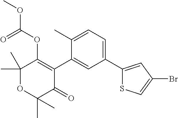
C1(C)(C)OC(C)(C)C(=O)C(C2=CC(C3=CC(Br)=CS3)=CC=C2C)=C1OC(OC)=O
